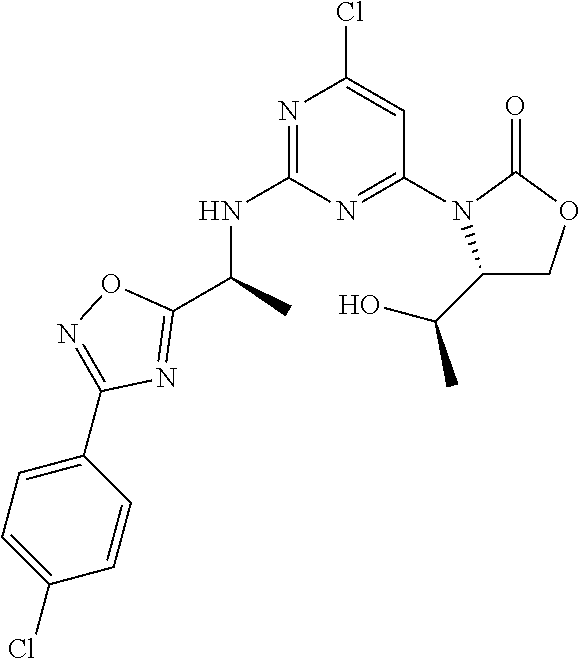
C1(N2C(C(O)C)COC2=O)=NC(NC(C2=NC(C3=CC=C(Cl)C=C3)=NO2)C)=NC(Cl)=C1
